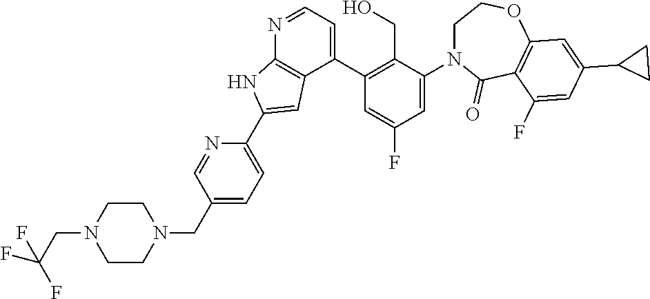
N1=CC=C(C2=C(CO)C(N3CCOC4=C(C3=O)C(F)=CC(C3CC3)=C4)=CC(F)=C2)C2=C1NC(C1=CC=C(CN3CCN(CC(F)(F)F)CC3)C=N1)=C2
